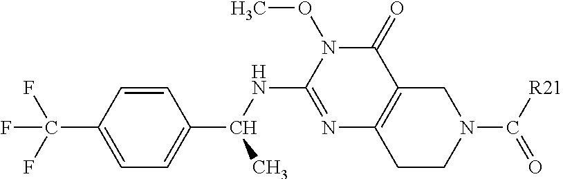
C1=C(C(F)(F)F)C=CC(C(NC2=NC3=C(C(=O)N2OC)CN(C([R21])=O)CC3)C)=C1
